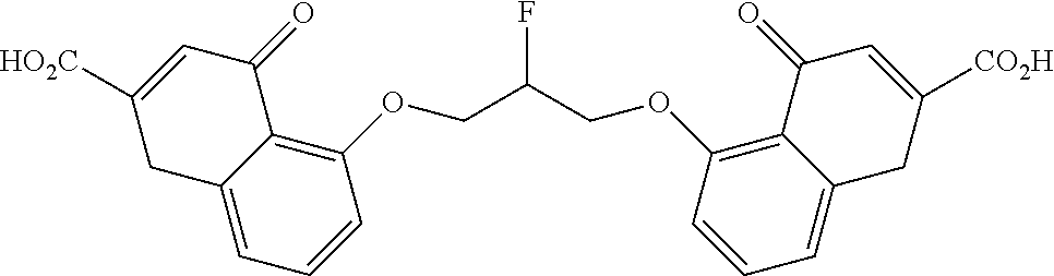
FC(COC1=C2C(=CC=C1)CC([HO2C])=CC2=O)COC1=C2C(=CC=C1)CC([CO2H])=CC2=O
